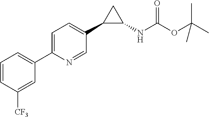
C1(C2C(NC(OC(C)(C)C)=O)C2)=CC=C(C2=CC=CC([CF3])=C2)N=C1
